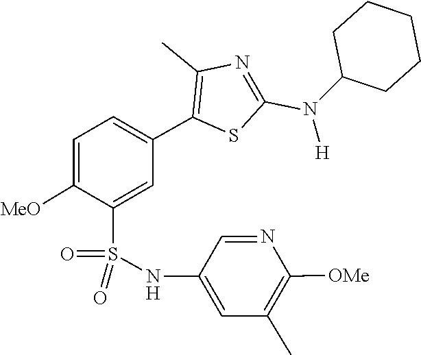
C1C(N(C2=NC(C)=C(C3=CC=C([MeO])C(S(=O)(NC4=CC(C)=C([OMe])N=C4)=O)=C3)S2)[H])CCCC1
